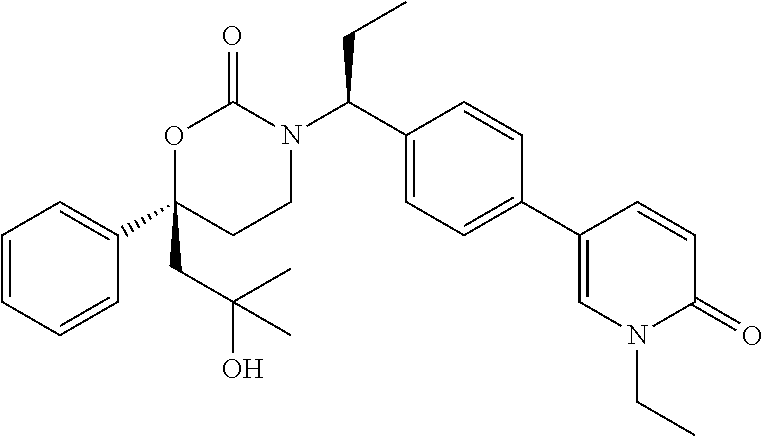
C1=CC=CC(C2(CC(C)(C)O)CCN(C(C3=CC=C(C4=CN(CC)C(=O)C=C4)C=C3)CC)C(=O)O2)=C1
